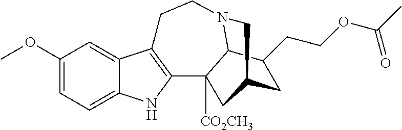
C1(OC)=CC=C2C(=C1)C1=C(N2)C2([CO2CH3])C3N(CC1)CC(C2)CC3CCOC(=O)C
